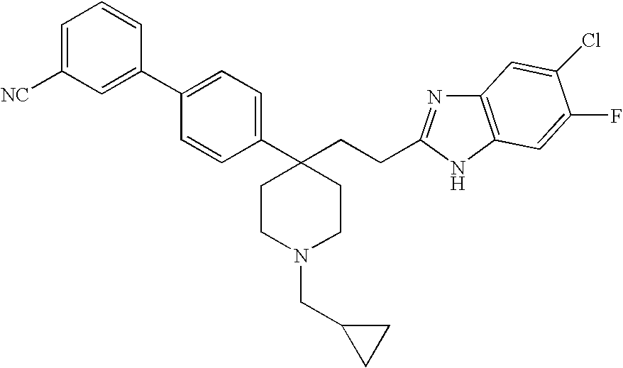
C1=C([NC])C=C(C2=CC=C(C3(CCC4=NC5=C(N4)C=C(F)C(Cl)=C5)CCN(CC4CC4)CC3)C=C2)C=C1
